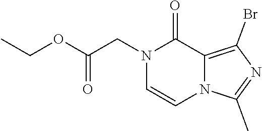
N1(CC(OCC)=O)C=CN2C(=C(Br)N=C2C)C1=O
